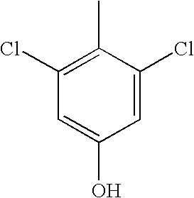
C1(Cl)=C(C)C(Cl)=CC(O)=C1
